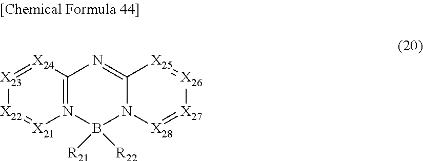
N12=C([X24]=[X23][X22]=[X21]1)N=C1N(B2([R21])[R22])[X28]=[X27][X26]=[X25]1
